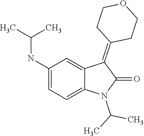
CC(N1C(=O)C(=C2CCOCC2)C2=CC(NC(C)C)=CC=C12)C
